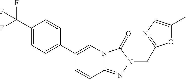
FC(C1=CC=C(C2=CN3C(=NN(CC4=NC=C(C)O4)C3=O)C=C2)C=C1)(F)F
